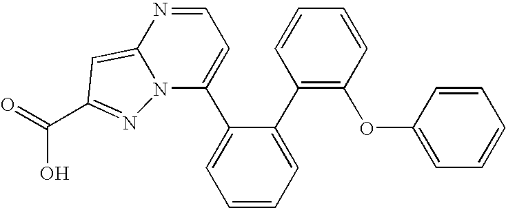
OC(=O)C1=NN2C(C3=CC=CC=C3C3=C(OC4=CC=CC=C4)C=CC=C3)=CC=NC2=C1
